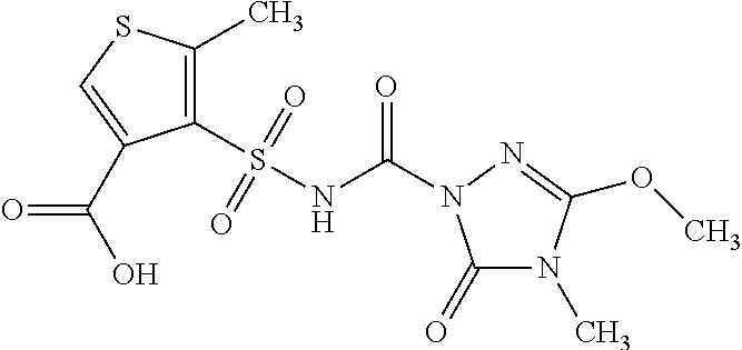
C1(S(NC(=O)N2C(=O)N(C)C(OC)=N2)(=O)=O)=C(C)SC=C1C(O)=O
